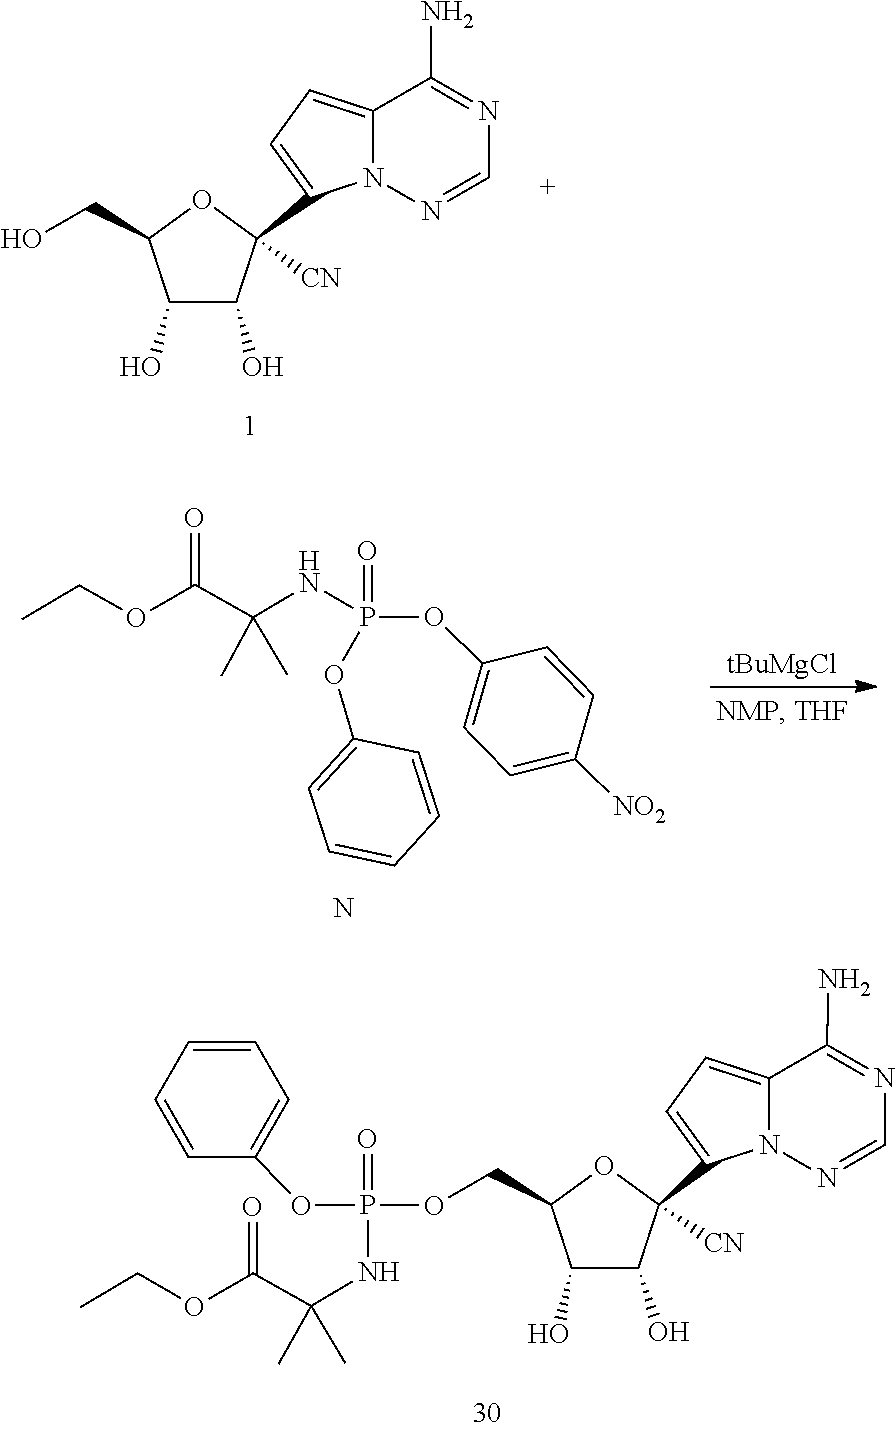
C1=NN2C(=CC=C2C2([CN])C(O)C(O)C(CO)O2)C(N)=N1.C1(OP(=O)(OC2=CC=CC=C2)NC(C)(C)C(OCC)=O)=CC=C([NO2])C=C1.N.[tBuMgCl].C1=NN2C(=CC=C2C2([CN])OC(COP(OC3=CC=CC=C3)(=O)NC(C)(C)C(OCC)=O)C(O)C2O)C(N)=N1
